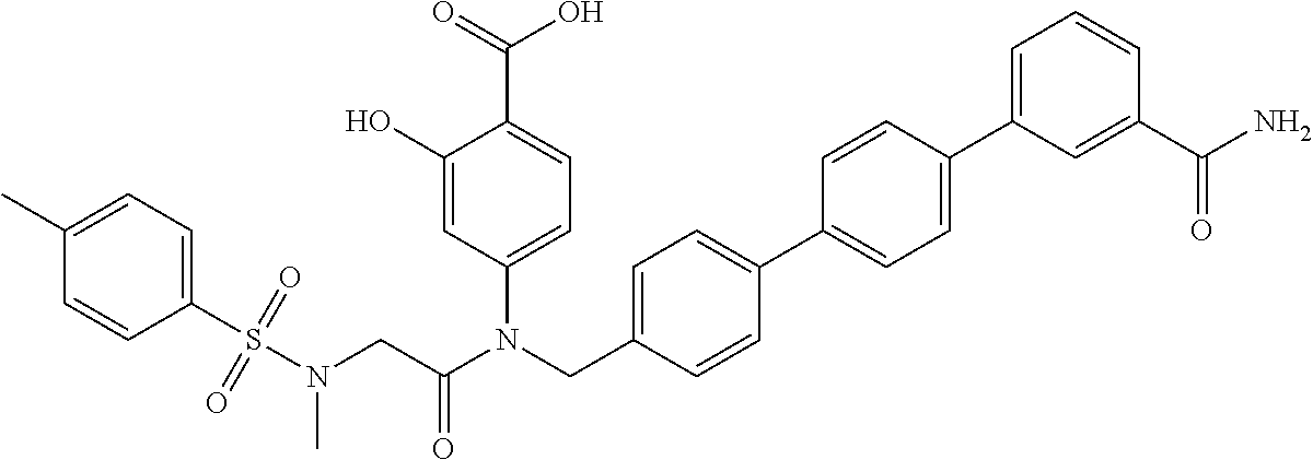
C1=C(N(CC2=CC=C(C3=CC=C(C4=CC=CC(C(N)=O)=C4)C=C3)C=C2)C(CN(S(C2=CC=C(C)C=C2)(=O)=O)C)=O)C=C(O)C(C(=O)O)=C1
